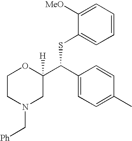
C1CN(C[Ph])CC(C(C2=CC=C(C)C=C2)SC2=CC=CC=C2[MeO])([H])O1
